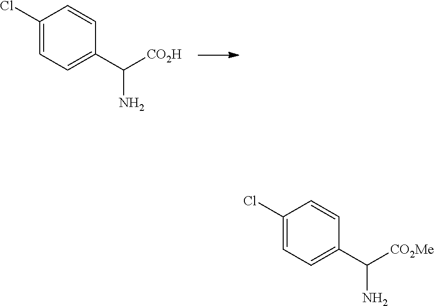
C1(Cl)=CC=C(C([CO2H])N)C=C1.C1(Cl)=CC=C(C([CO2Me])N)C=C1
